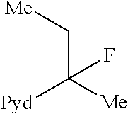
C(C([Me])([Pyd])F)[Me]
